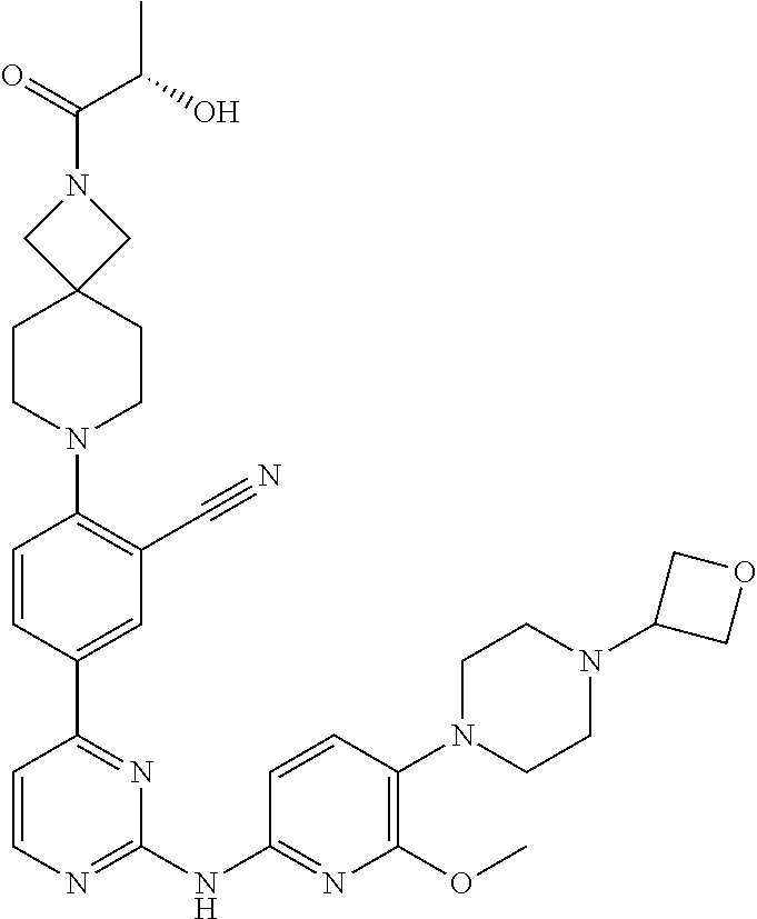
C1CN(C2=C(OC)N=C(NC3=NC=CC(C4=CC(C#N)=C(N5CCC6(CC5)CN(C(C(C)O)=O)C6)C=C4)=N3)C=C2)CCN1C1COC1
